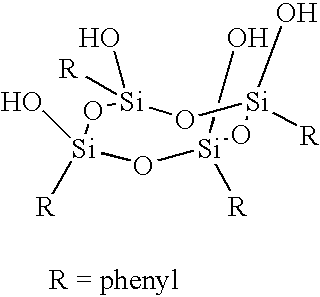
[R][Si]1(O)O[Si]([R])(O)O[Si](O)([R])O[Si](O)([R])O1
